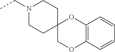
N1(CC)CCC2(CC1)COC1=C(O2)C=CC=C1
